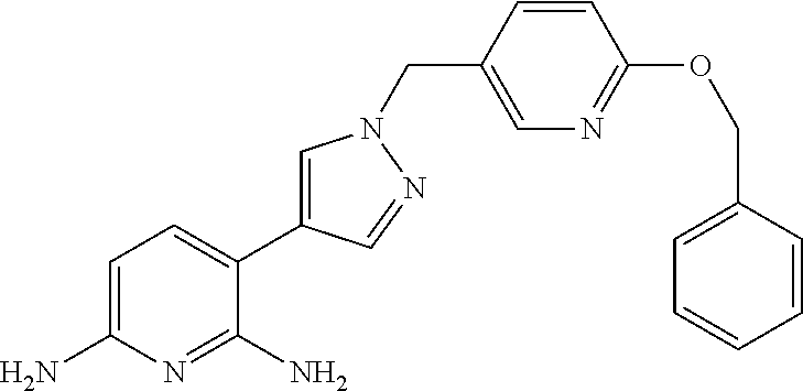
C1=C(N)N=C(N)C(C2=CN(CC3=CN=C(OCC4=CC=CC=C4)C=C3)N=C2)=C1
